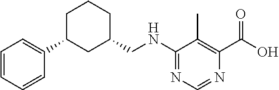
N(C1=NC=NC(C(O)=O)=C1C)CC1CCCC(C2=CC=CC=C2)C1
